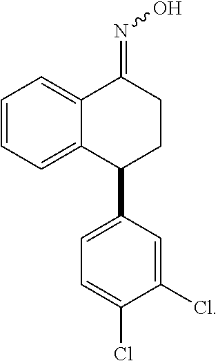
C12=CC=CC=C1C(C1=CC=C(Cl)C(Cl)=C1)CCC2=NO
